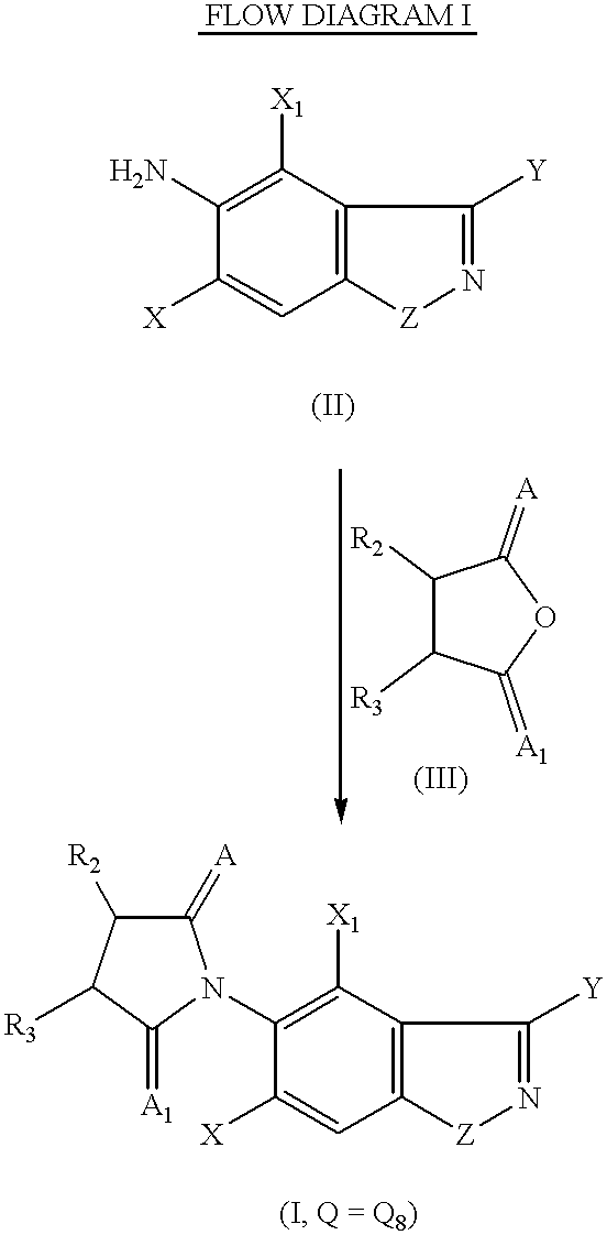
C12=C(C([X1])=C(N)C([X])=C1)C([Y])=N[Z]2.C1([R2])C([R3])C(=[A1])OC1=[A].C1(=[A1])N(C2=C([X1])C3=C(C=C2[X])[Z]N=C3[Y])C(=[A])C([R2])C1[R3]
